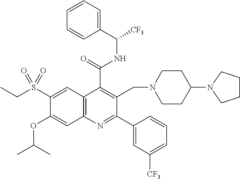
C1=CC=C(C([CF3])NC(C2=C(CN3CCC(N4CCCC4)CC3)C(C3=CC([CF3])=CC=C3)=NC3=C2C=C(S(CC)(=O)=O)C(OC(C)C)=C3)=O)C=C1
